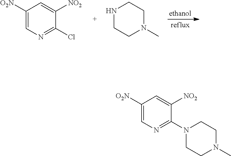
C1([O2N])=CN=C(Cl)C([NO2])=C1.N1CCN(C)CC1.C1([O2N])=CN=C(N2CCN(C)CC2)C([NO2])=C1
